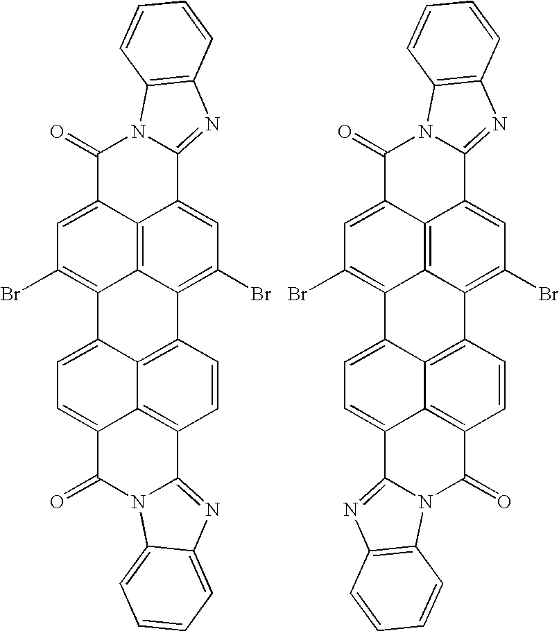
C1=C2C3=C4C(=C1Br)C1=CC=C5C6=C(C=CC(=C16)C4=C(Br)C=C3C1=NC3=C(N1C2=O)C=CC=C3)C1=NC2=CC=CC=C2N1C5=O.C1=C2C3=C4C(=C1Br)C1=CC=C5C6=C(C=CC(=C16)C4=C(Br)C=C3C1=NC3=C(N1C2=O)C=CC=C3)C(=O)N1C5=NC2=C1C=CC=C2
